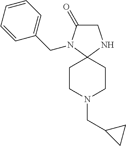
C1C(=O)N(CC2=CC=CC=C2)C2(N1)CCN(CC1CC1)CC2
